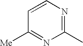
C1=CN=C(C)N=C1[Me]
